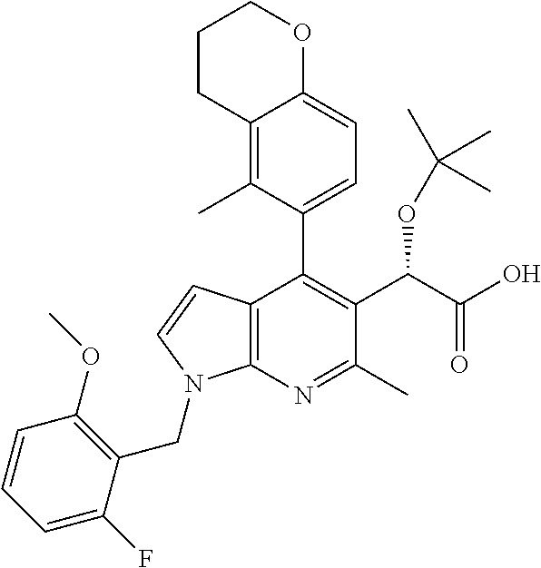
C12=C(N=C(C)C(C(C(O)=O)OC(C)(C)C)=C1C1=CC=C3C(=C1C)CCCO3)N(CC1=C(OC)C=CC=C1F)C=C2
